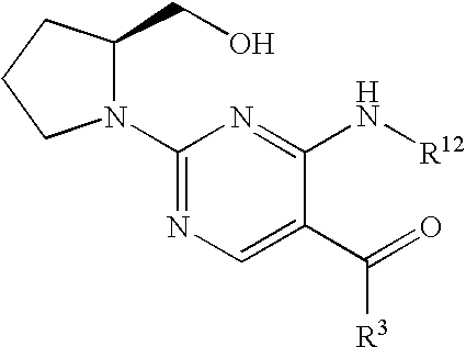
N1(C2=NC=C(C(=O)[R3])C(N[R12])=N2)C(CO)CCC1
